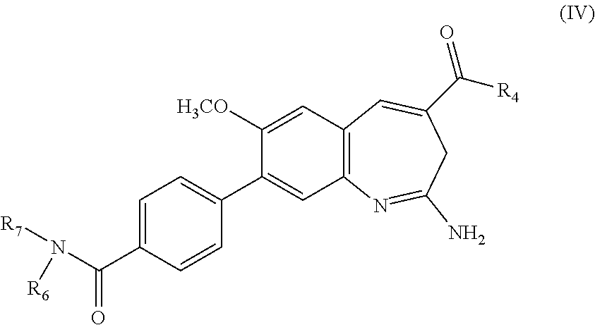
C12=C(N=C(N)CC(C([R4])=O)=C1)C=C(C1=CC=C(C(N([R7])[R6])=O)C=C1)C([H3CO])=C2
